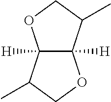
C12([H])C([H])(C(C)CO1)OCC2C
